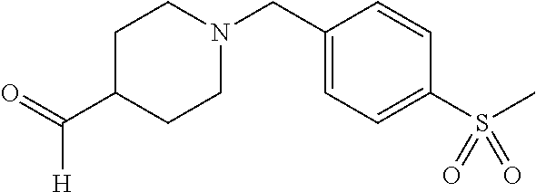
C1C(C(=O)[H])CCN(CC2=CC=C(S(=O)(C)=O)C=C2)C1
